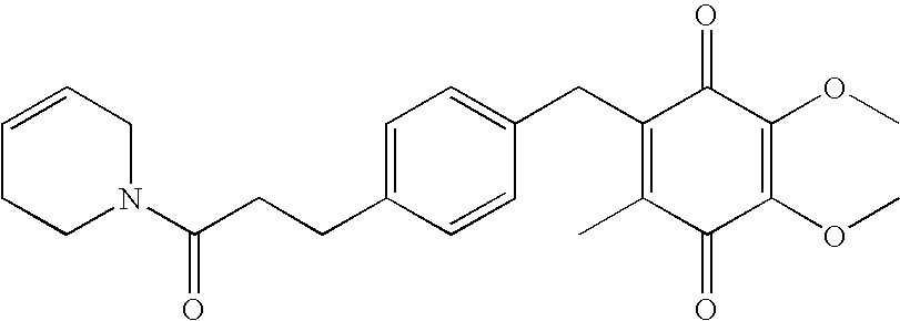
C1(=O)C(C)=C(CC2=CC=C(CCC(=O)N3CC=CCC3)C=C2)C(=O)C(OC)=C1OC
